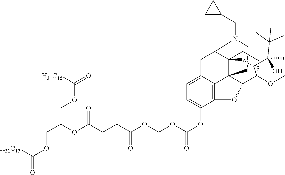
C1CN(CC2CC2)C2C34C15C1=C(C(OC(OC(OC(CCC(=O)OC(COC([H31C15])=O)COC([H31C15])=O)=O)C)=O)=CC=C1C2)OC5C(OC)(CC3)C(C(C(C)(C)C)(C)O)C4
